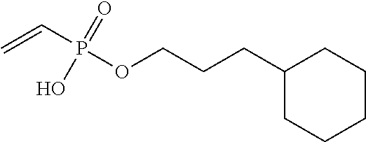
C(CCOP(=O)(O)C=C)C1CCCCC1
